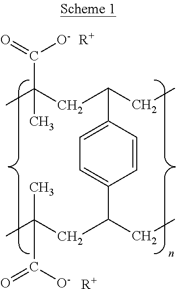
C1=C(C(CC)CC(C)(C([O-])=O)C)C=CC(C(CC)CC(C)(C)C([O-])=O)=C1.[R+].[R+]
